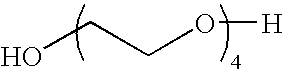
OCCO[H]
